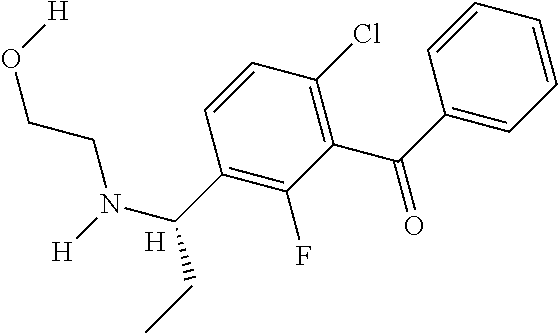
C1=CC=CC(C(=O)C2=C(Cl)C=CC(C(N([H])CCO[H])CC)=C2F)=C1.[H]
